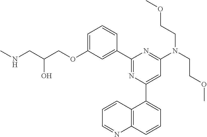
C1=C(OCC(CNC)O)C=C(C2=NC(C3=CC=CC4=C3C=CC=N4)=CC(N(CCOC)CCOC)=N2)C=C1
